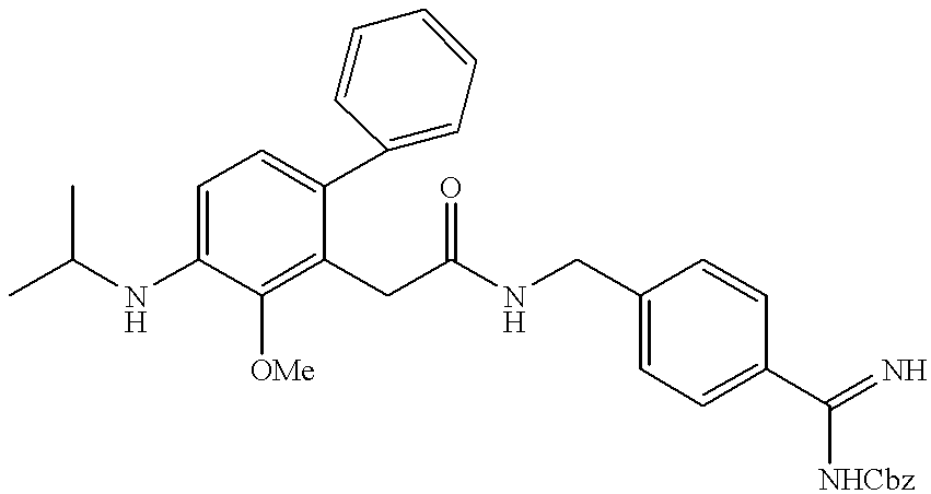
C1=C(NC(C)C)C([OMe])=C(CC(NCC2=CC=C(C(=N)[NHCbz])C=C2)=O)C(C2=CC=CC=C2)=C1
